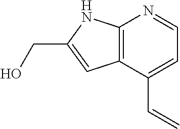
C12=C(C(C=C)=CC=N1)C=C(CO)N2
